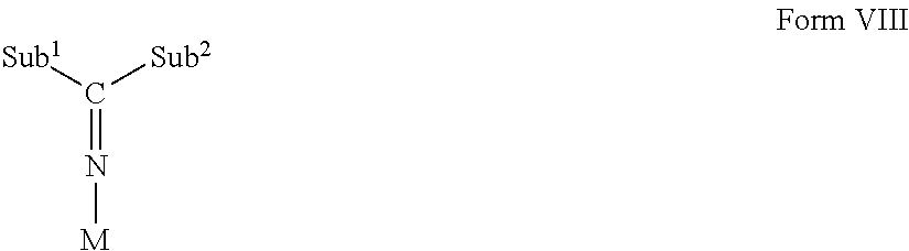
C(=N[M])([Sub2])[Sub1]
